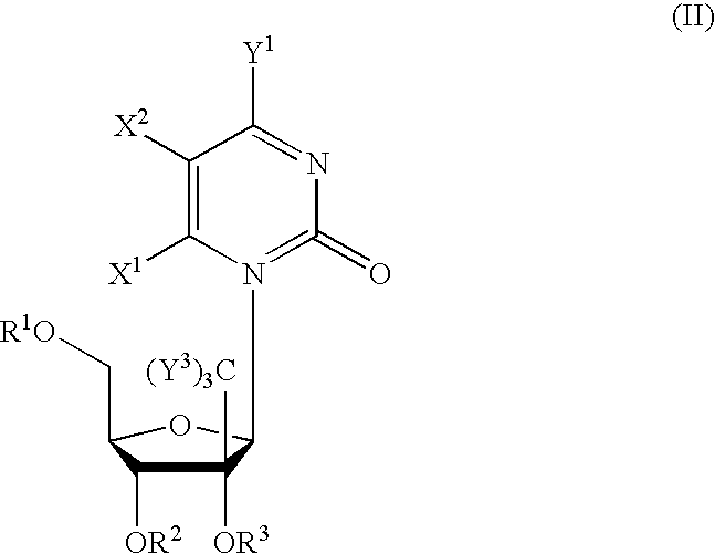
C1([(Y3)3C])([OR3])C([OR2])C(C[R1O])OC1N1=C(=O)N=C([Y1])C([X2])=C1[X1]
